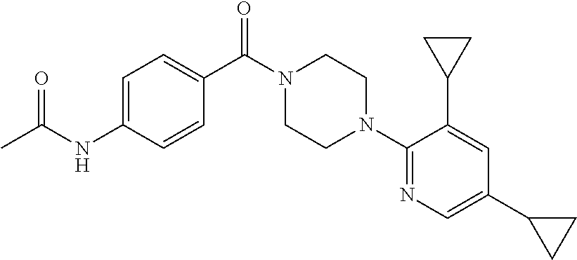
C1=C(NC(C)=O)C=CC(C(N2CCN(C3=NC=C(C4CC4)C=C3C3CC3)CC2)=O)=C1
